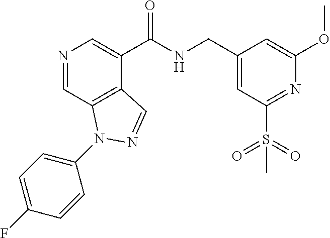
N1=CC2=C(C(C(NCC3=CC(S(=O)(=O)C)=NC(OC)=C3)=O)=C1)C=NN2C1=CC=C(F)C=C1
